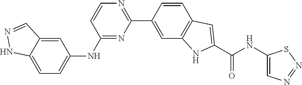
C1(NC2=CC=C3C(=C2)C=NN3)=NC(C2=CC3=C(C=C2)C=C(C(NC2=CN=NS2)=O)N3)=NC=C1
